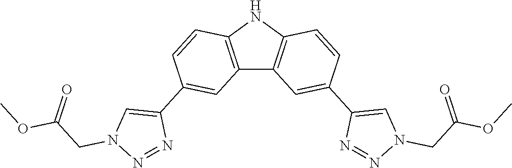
C12=C(NC3=C1C=C(C1=CN(CC(OC)=O)N=N1)C=C3)C=CC(C1=CN(CC(OC)=O)N=N1)=C2
